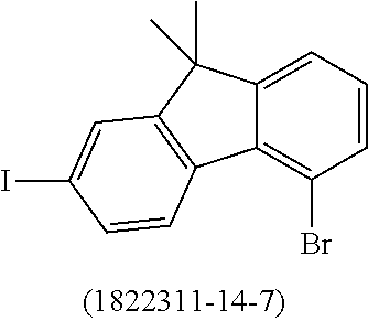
C12=C(Br)C=CC=C1C(C)(C)C1=C2C=CC(I)=C1
